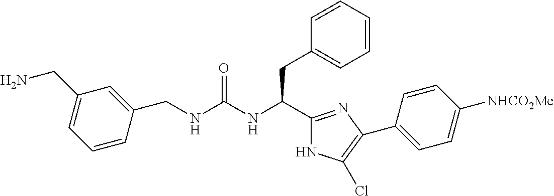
C1(CNC(NC(CC2=CC=CC=C2)C2=NC(C3=CC=C([NHCO2Me])C=C3)=C(Cl)N2)=O)=CC(CN)=CC=C1
